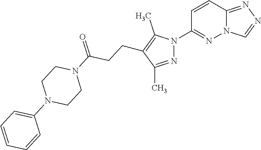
C12=NN=CN1N=C(N1N=C(C)C(CCC(N3CCN(C4=CC=CC=C4)CC3)=O)=C1C)C=C2
